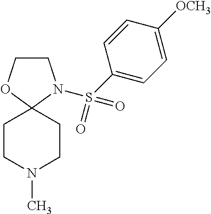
C1COC2(N1S(=O)(=O)C1=CC=C([OCH3])C=C1)CCN(C)CC2
